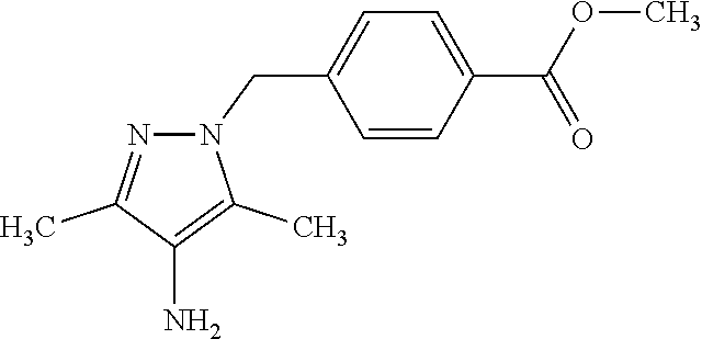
N1(CC2=CC=C(C(OC)=O)C=C2)N=C(C)C(N)=C1C
